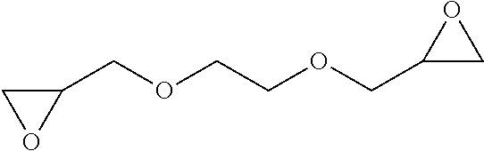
C(COCC1CO1)OCC1CO1
